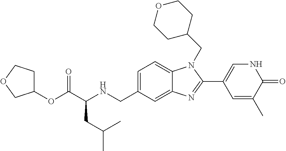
C1=C(CNC(C(OC2CCOC2)=O)CC(C)C)C=C2C(=C1)N(CC1CCOCC1)C(C1=CNC(=O)C(C)=C1)=N2
